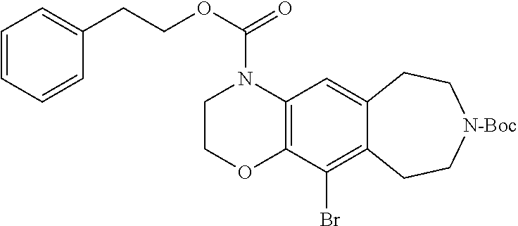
C1COC2=C(N1C(OCCC1=CC=CC=C1)=O)C=C1C(=C2Br)CC[N-Boc]CC1
